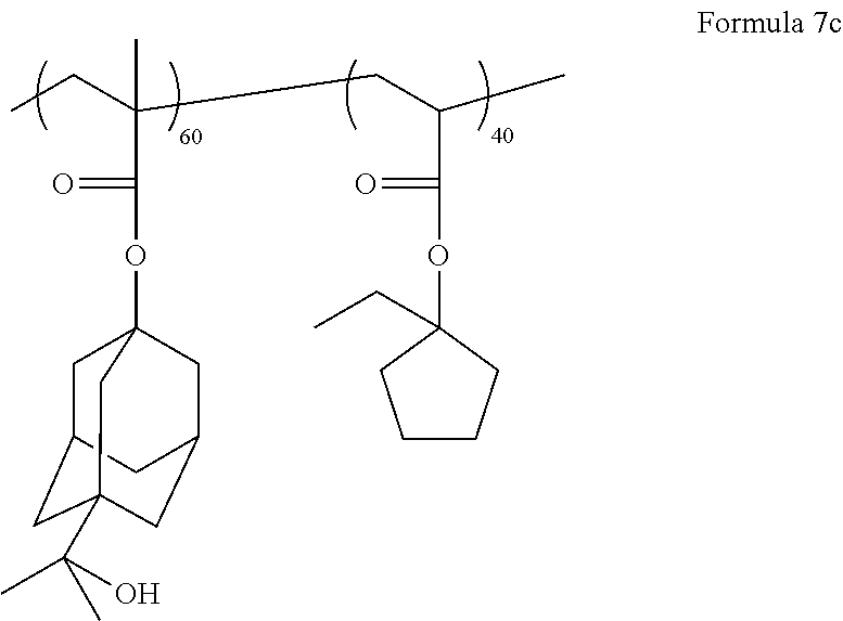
CCC(CC(C)C(=O)OC1(CC)CCCC1)(C(=O)OC12CC3CC(C(C)(C)O)(CC(C1)C3)C2)C
